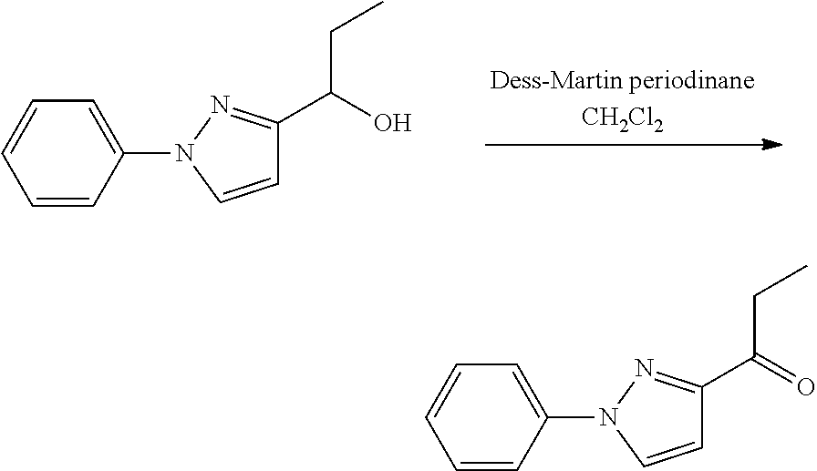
C1=CC(N2C=CC(C(O)CC)=N2)=CC=C1.C1=CC(N2C=CC(C(=O)CC)=N2)=CC=C1
